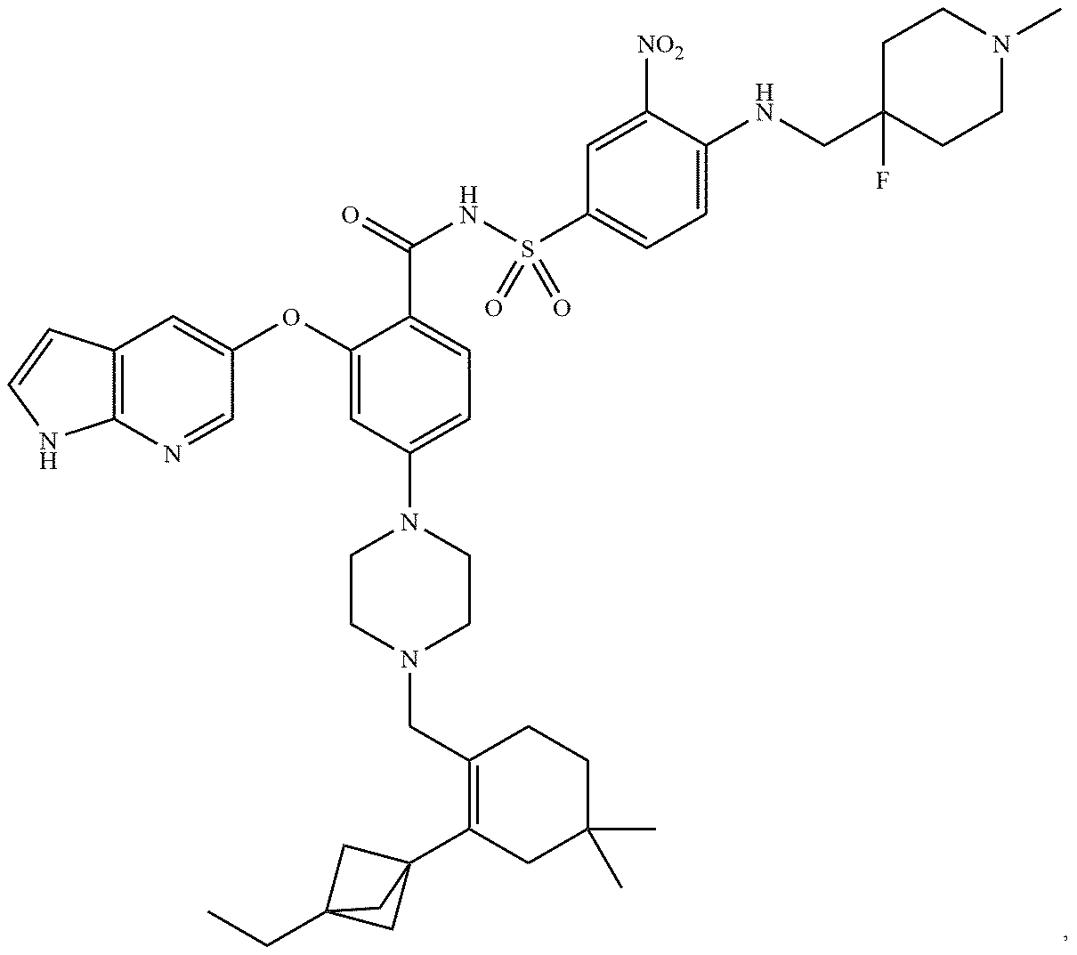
C1(OC2=CC3=C(N=C2)NC=C3)=CC(N2CCN(CC3=C(C45CC(CC)(C4)C5)CC(C)(C)CC3)CC2)=CC=C1C(=O)NS(C1=CC=C(NCC2(F)CCN(C)CC2)C([NO2])=C1)(=O)=O
